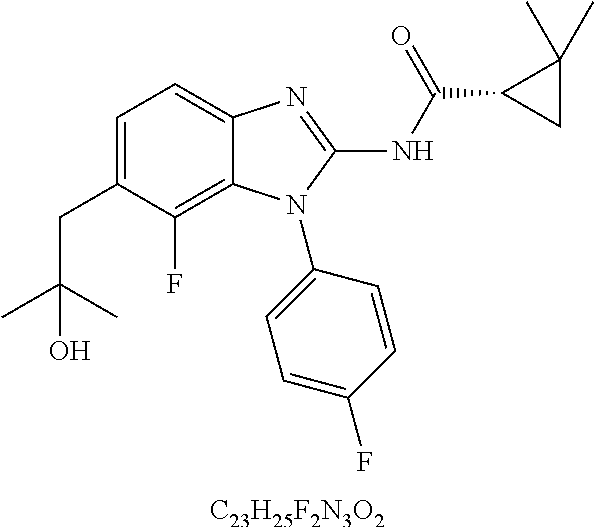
C1=C(CC(C)(C)O)C(F)=C2C(=C1)N=C(NC(=O)C1CC1(C)C)N2C1=CC=C(F)C=C1.[C23H25F2N3O2]
